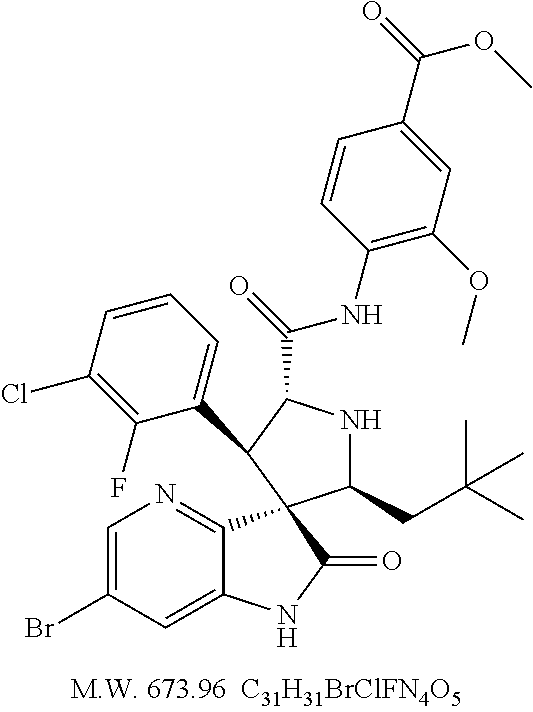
C1=C(Br)C=C2C(=N1)C1(C(=O)N2)C(CC(C)(C)C)NC(C(NC2=C(OC)C=C(C(OC)=O)C=C2)=O)C1C1=CC=CC(Cl)=C1F
